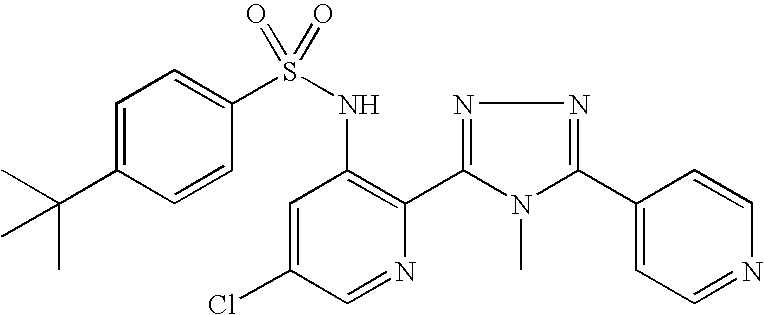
C1=C(C(C)(C)C)C=CC(S(NC2=C(C3=NN=C(C4=CC=NC=C4)N3C)N=CC(Cl)=C2)(=O)=O)=C1
